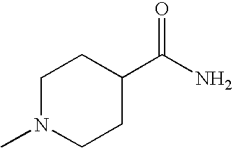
C1N(C)CCC(C(N)=O)C1
